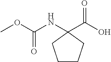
COC(=O)NC1(C(=O)O)CCCC1
